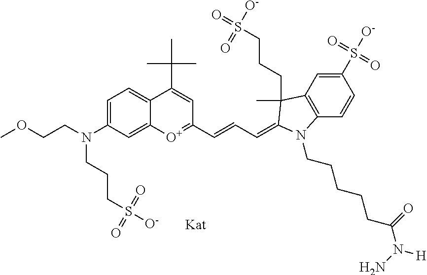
[O+]1=C(C=CC=C2C(C)(CCCS([O-])(=O)=O)C3=C(C=CC(S(=O)([O-])=O)=C3)N2CCCCCC(N(N)[H])=O)C=C(C(C)(C)C)C2=CC=C(N(CCOC)CCCS(=O)(=O)[O-])C=C12
